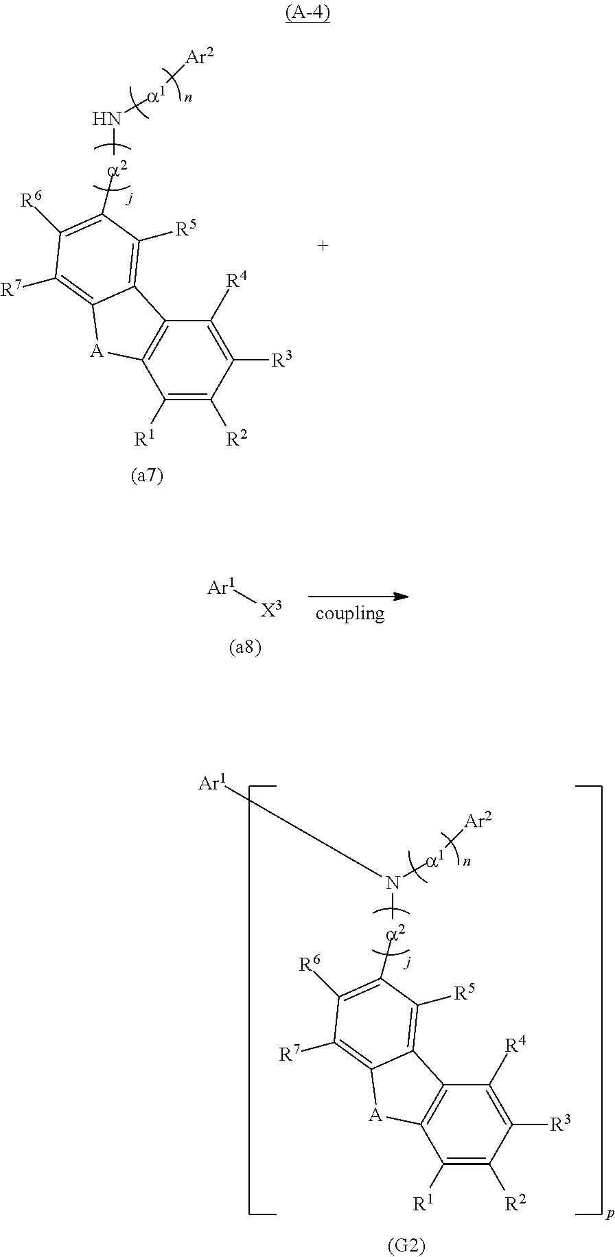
[Ar1][X3].[a2](N[a1][Ar2])C1=C([R6])C([R7])=C2C(=C1[R5])C1=C(C([R1])=C([R2])C([R3])=C1[R4])[A]2.[a2](N([a1][Ar2])[Ar1])C1=C([R6])C([R7])=C2C(=C1[R5])C1=C(C([R1])=C([R2])C([R3])=C1[R4])[A]2
